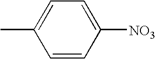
C1=C(C)C=CC([NO3])=C1
